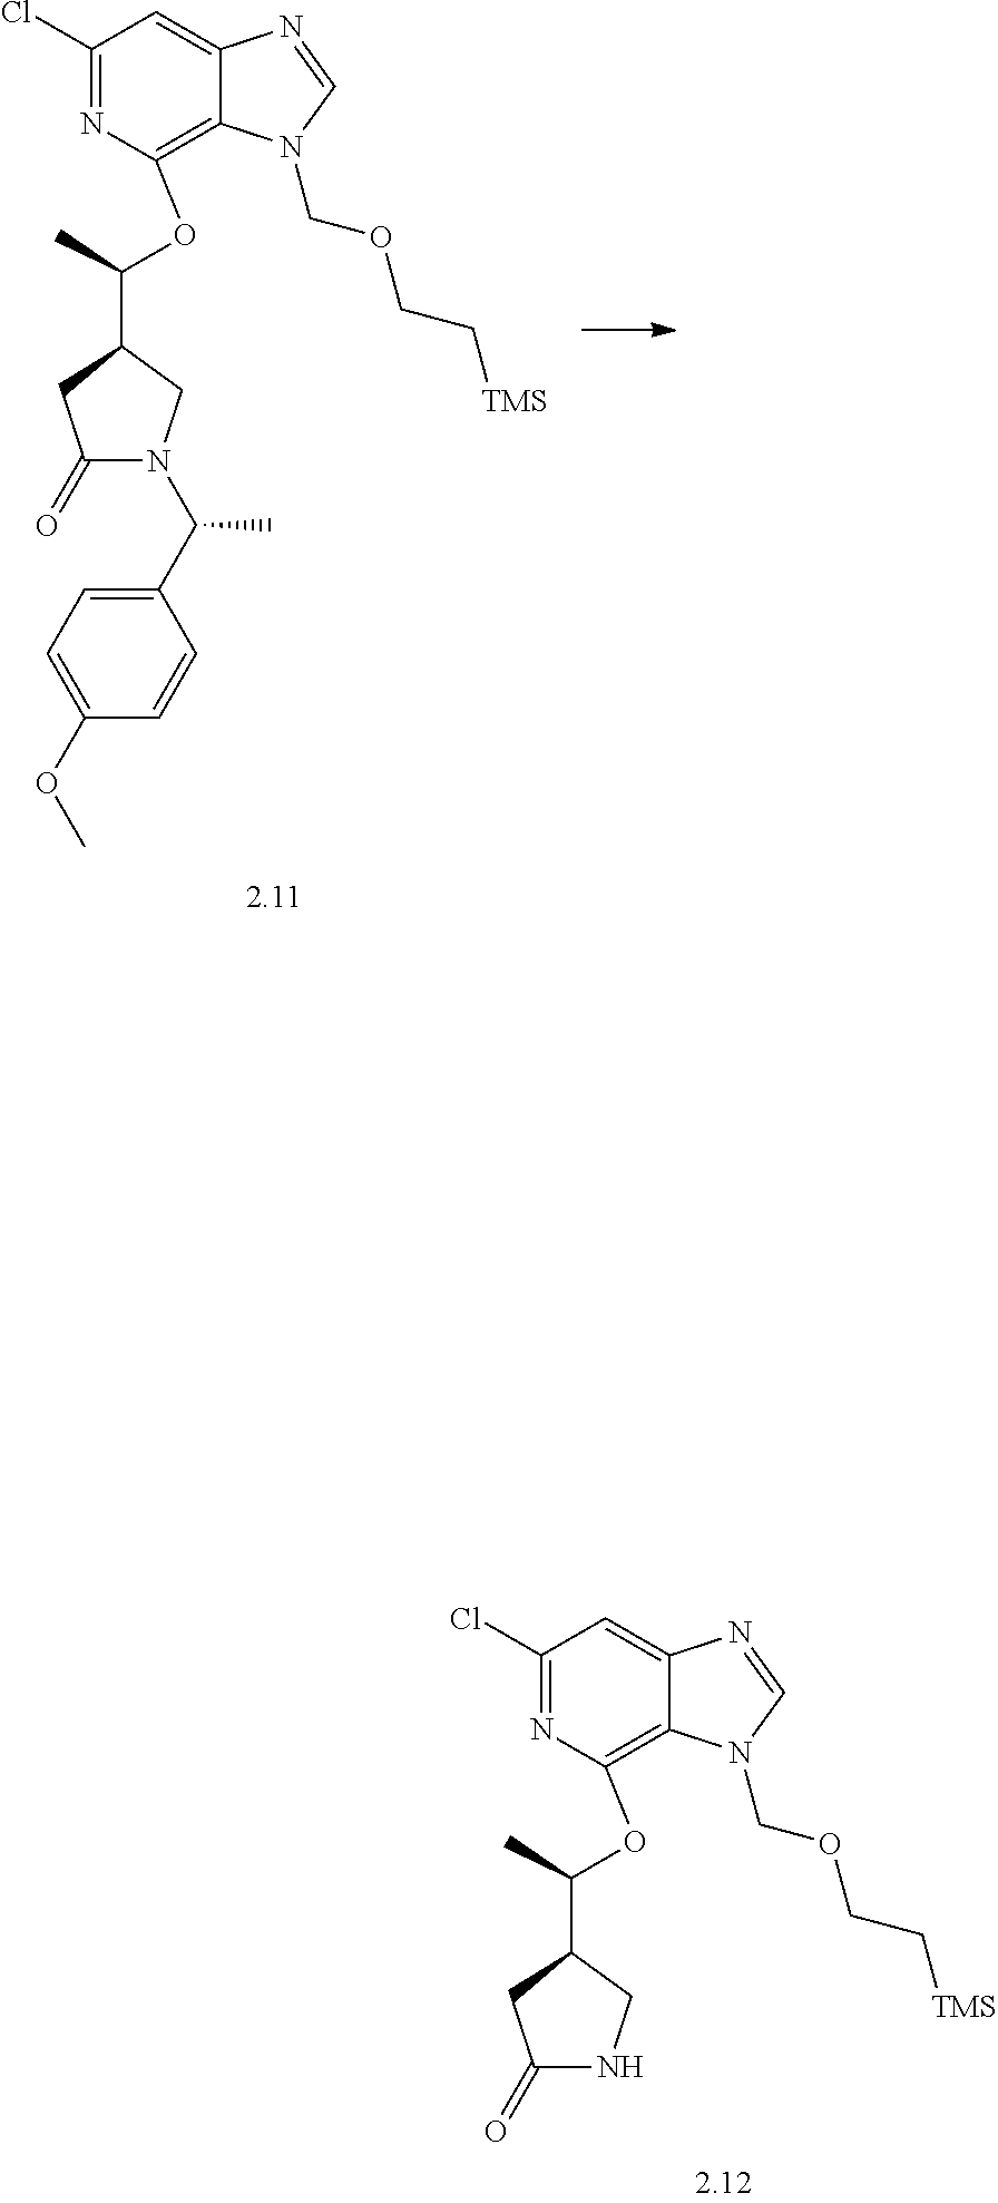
C1(Cl)=NC(OC(C)C2CN(C(C3=CC=C(OC)C=C3)C)C(=O)C2)=C2C(=C1)N=CN2COCC[TMS].C1(Cl)=NC(OC(C)C2CNC(=O)C2)=C2C(=C1)N=CN2COCC[TMS]
